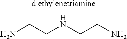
NCCNCCN.[diethylenetriamine]
